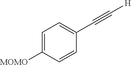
C1=C([MOMO])C=CC(C#C[H])=C1
